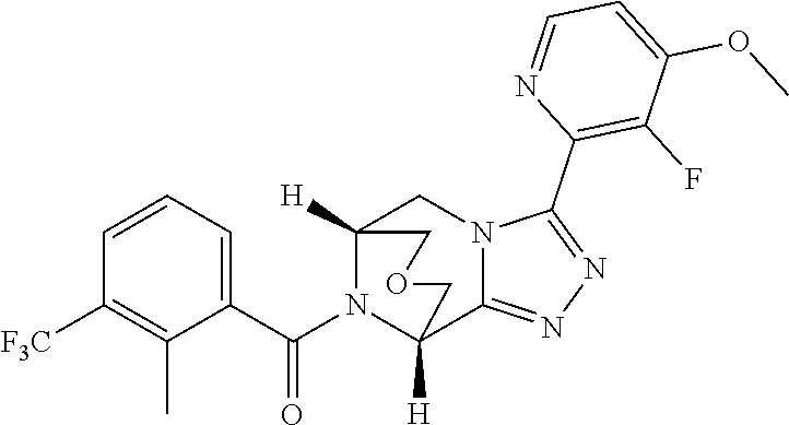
C1=CC=C(C(N2C3([H])C4=NN=C(C5=C(F)C(OC)=CC=N5)N4CC2([H])COC3)=O)C(C)=C1[F3C]
